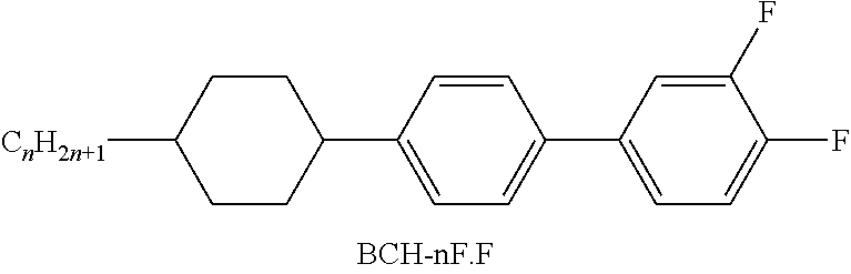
C1(F)=CC(C2=CC=C(C3CCC([CnH2n+1])CC3)C=C2)=CC=C1F
